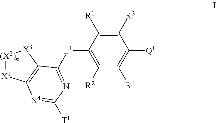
C1([R3])=C([R1])C([L1]C2=NC([T1])=[X4]C3=C2[X3][(X2)n][X1]3)=C([R2])C([R4])=C1[Q1]
